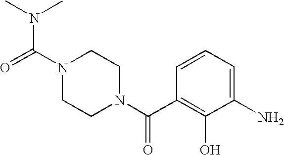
C(=O)(C1=C(O)C(N)=CC=C1)N1CCN(C(N(C)C)=O)CC1
